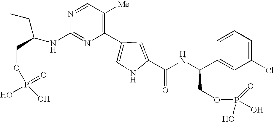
N1=C(NC(CC)COP(O)(=O)O)N=CC([Me])=C1C1=CNC(C(NC(C2=CC(Cl)=CC=C2)COP(O)(O)=O)=O)=C1
